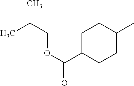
C1C(C(OCC(C)C)=O)CCC(C)C1
